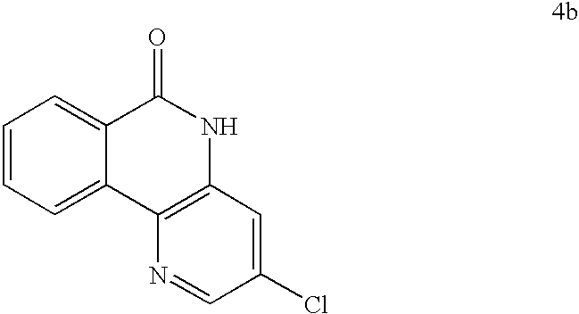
C1=CC=C2C(=C1)C(=O)NC1=C2N=CC(Cl)=C1
